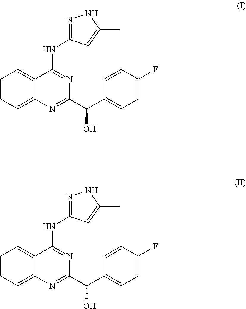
C1=CC=C2C(=C1)C(NC1=NNC(C)=C1)=NC(C(C1=CC=C(F)C=C1)O)=N2.C1=CC=C2C(=C1)C(NC1=NNC(C)=C1)=NC(C(C1=CC=C(F)C=C1)O)=N2
